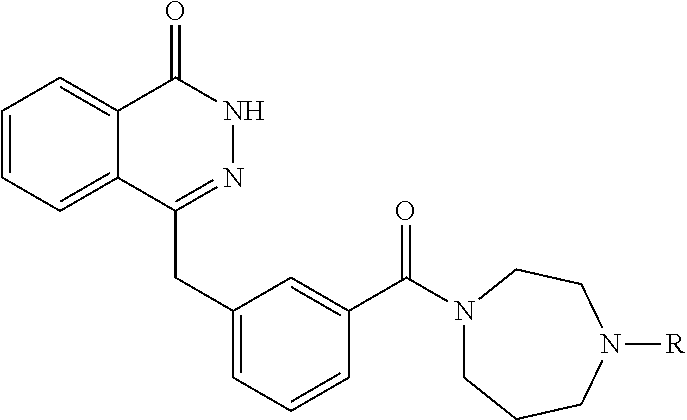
C1=CC=C2C(=C1)C(=O)NN=C2CC1=CC=CC(C(N2CCCN([R])CC2)=O)=C1
